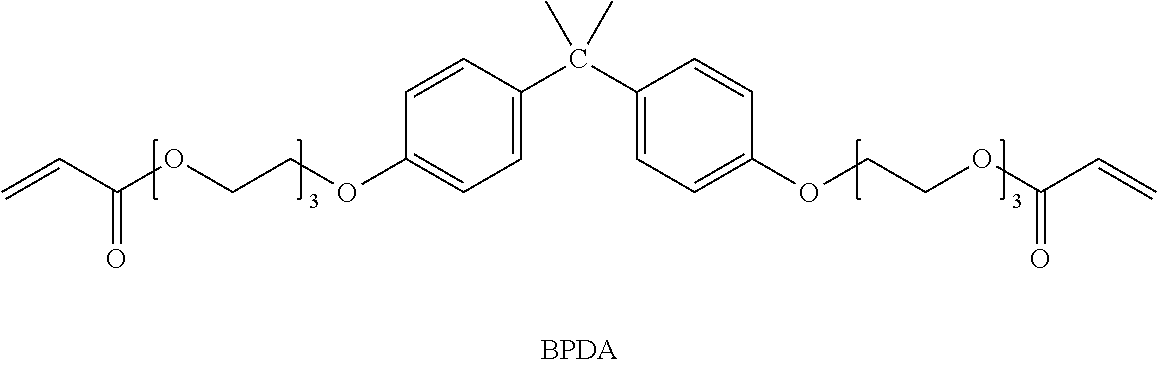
C=CC(OCCOC1=CC=C(C(C2=CC=C(OCCOC(C=C)=O)C=C2)(C)C)C=C1)=O
